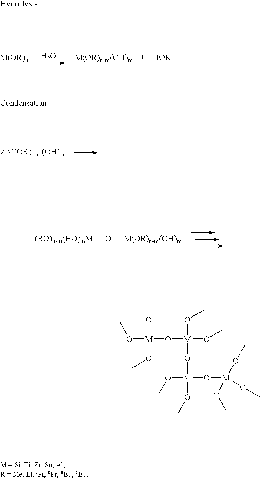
O.[(RO)n-m(HO)mM]O[M(OR)n-m(OH)m].O([M](O[M](OC)(OC)O[M](OC)(OC)O[M](OC)(OC)OC)(OC)OC)C
